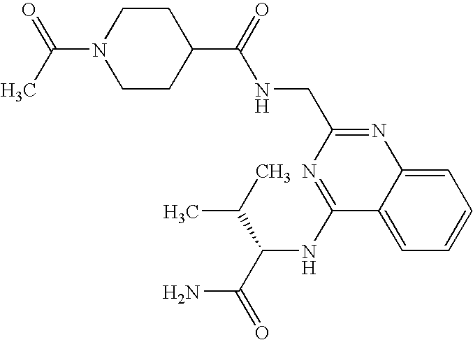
N1(C(C)=O)CCC(C(=O)NCC2=NC3=CC=CC=C3C(NC(C(N)=O)C(C)C)=N2)CC1
